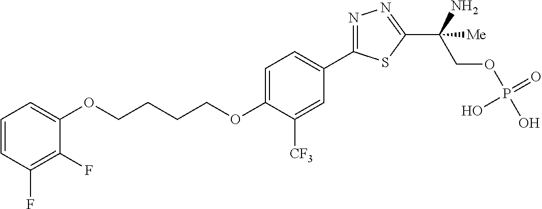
C(OC1=CC=C(C2=NN=C(C(COP(O)(=O)O)(N)[Me])S2)C=C1[CF3])CCCOC1=CC=CC(F)=C1F
